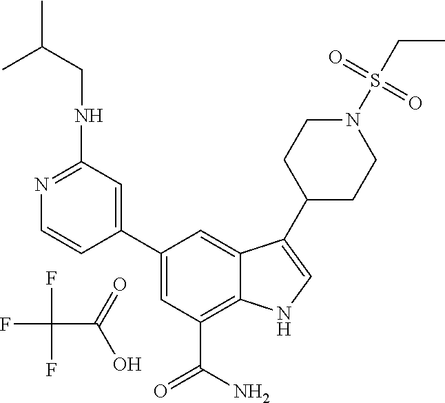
FC(F)(F)C(=O)O.C1=C(C2=CC(NCC(C)C)=NC=C2)C=C2C(=C1C(N)=O)NC=C2C1CCN(S(CC)(=O)=O)CC1
